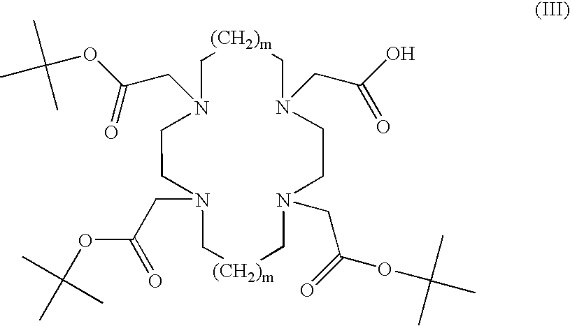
N1(CC(OC(C)(C)C)=O)CCN(CC(OC(C)(C)C)=O)C[(CH2)m]CN(CC(O)=O)CCN(CC(OC(C)(C)C)=O)C[(CH2)m]C1
